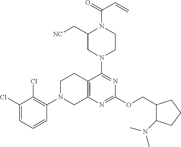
C1(Cl)=CC=CC(N2CC3=C(CC2)C(N2CCN(C(=O)C=C)C(C[NC])C2)=NC(OCC2C(N(C)C)CCC2)=N3)=C1Cl
